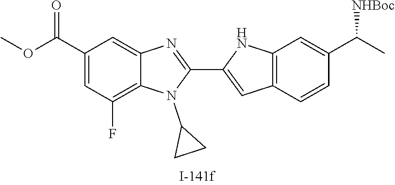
C1(C(OC)=O)=CC(F)=C2C(=C1)N=C(C1=CC3=C(N1)C=C(C(C)[NHBoc])C=C3)N2C1CC1
